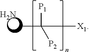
CC([P1])([P2])[X1].N
